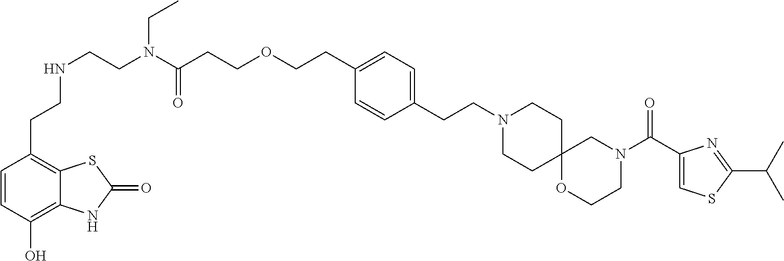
C1=CC(O)=C2C(=C1CCNCCN(C(CCOCCC1=CC=C(CCN3CCC4(CC3)OCCN(C(C3=CSC(C(C)C)=N3)=O)C4)C=C1)=O)CC)SC(=O)N2
